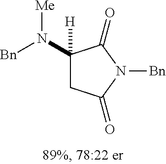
[Bn]N(C1([H])CC(=O)N([Bn])C1=O)[Me]
